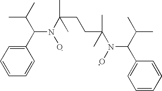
C1=CC=CC(C(N(C(CCC(N(C(C(C)C)C2=CC=CC=C2)O)(C)C)(C)C)O)C(C)C)=C1
